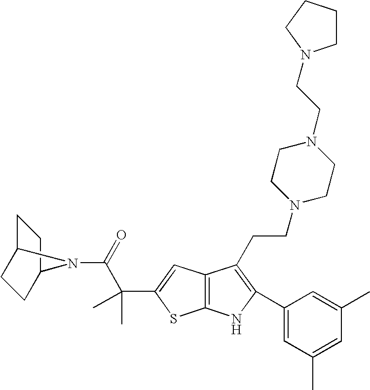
C12=C(C=C(C(C(=O)N3C4CCC3CC4)(C)C)S1)C(CCN1CCN(CCN3CCCC3)CC1)=C(C1=CC(C)=CC(C)=C1)N2
